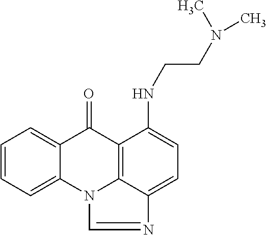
C1=C2C(=CC=C1)N1C3=C(C2=O)C(NCCN(C)C)=CC=C3N=C1
